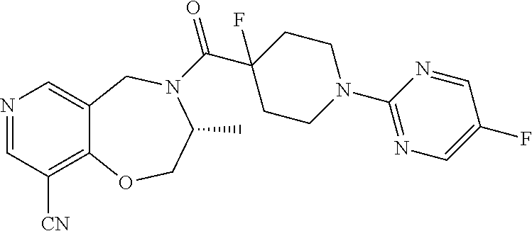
N1=CC([CN])=C2C(=C1)CN(C(C1(F)CCN(C3=NC=C(F)C=N3)CC1)=O)C(C)CO2
